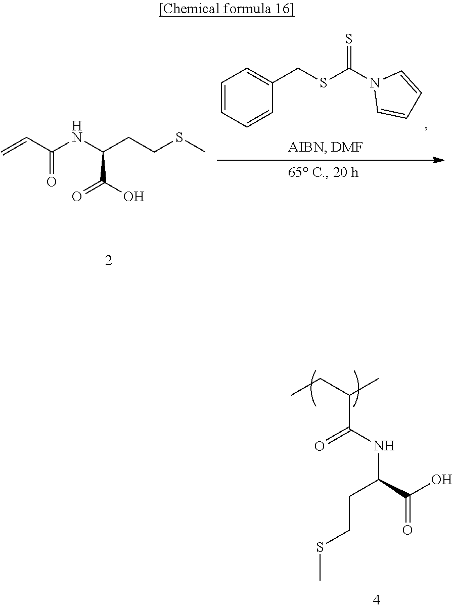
C(C(C(O)=O)NC(C(C)CC)=O)CSC.C1=CC=CC(CSC(N2C=CC=C2)=S)=C1.C=CC(NC(CCSC)C(O)=O)=O
